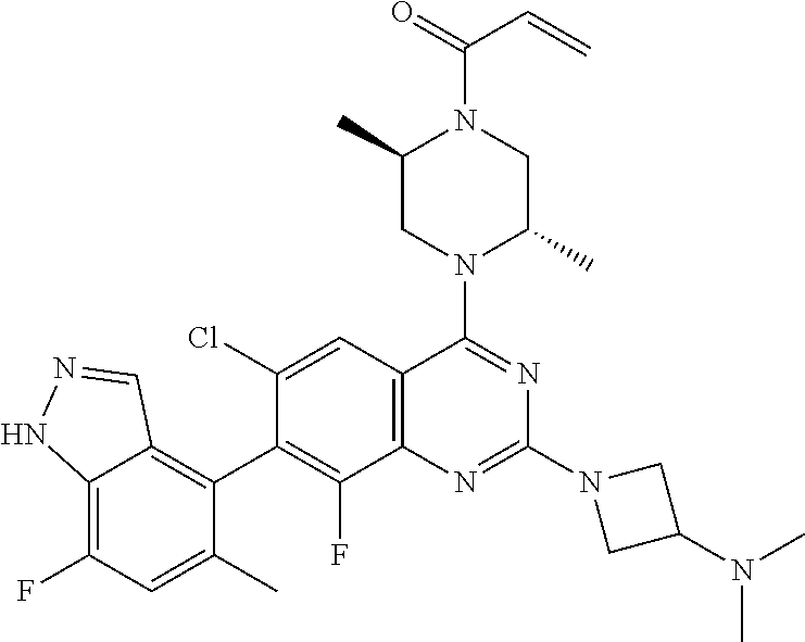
C12=C(F)C=C(C)C(C3=C(F)C4=C(C=C3Cl)C(N3C(C)CN(C(=O)C=C)C(C)C3)=NC(N3CC(N(C)C)C3)=N4)=C1C=NN2
